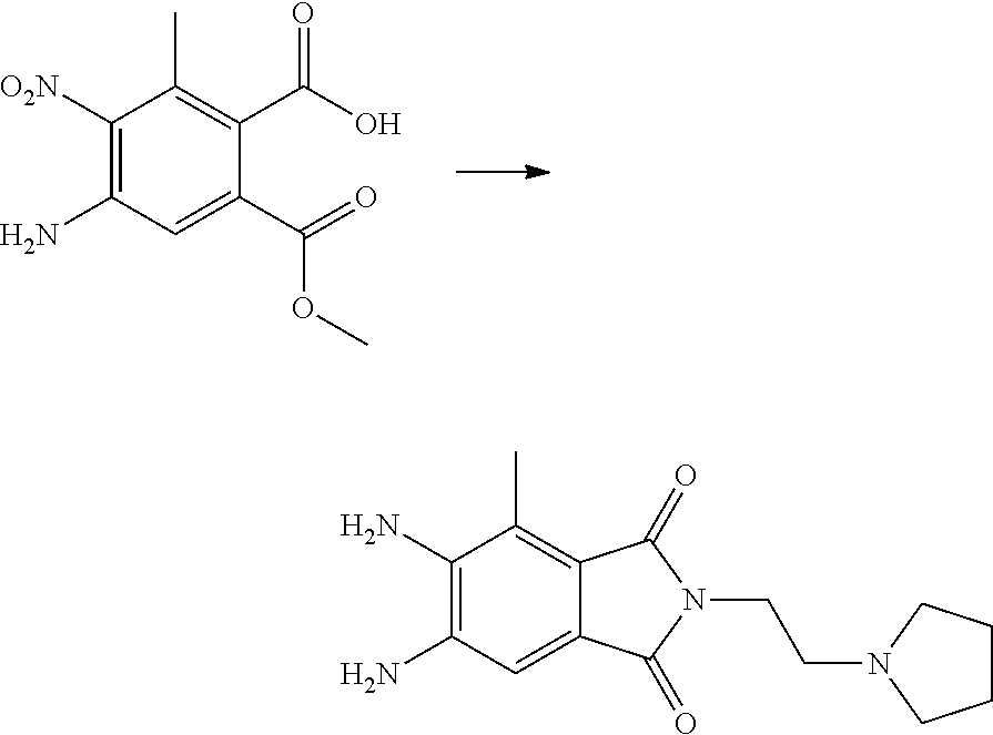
C1([O2N])=C(N)C=C(C(=O)OC)C(C(O)=O)=C1C.C1(N)=C(N)C=C2C(=C1C)C(=O)N(CCN1CCCC1)C2=O
